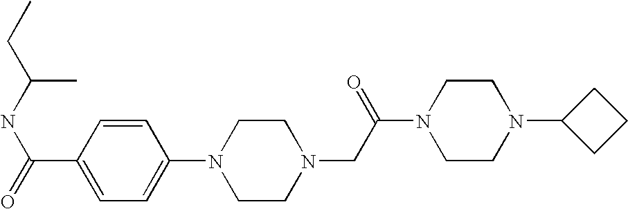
C1=CC(C(=O)NC(CC)C)=CC=C1N1CCN(CC(N2CCN(C3CCC3)CC2)=O)CC1
